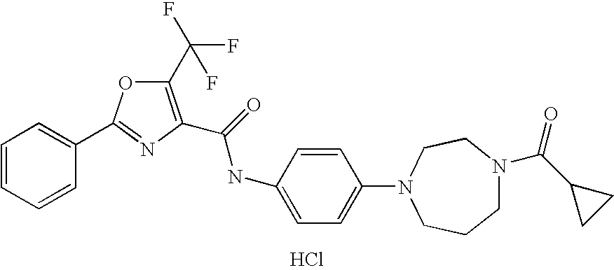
C1=CC=CC(C2=NC(C(=O)NC3=CC=C(N4CCCN(C(=O)C5CC5)CC4)C=C3)=C(C(F)(F)F)O2)=C1.Cl
